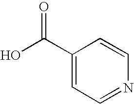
C1(C(O)=O)=CC=NC=C1
